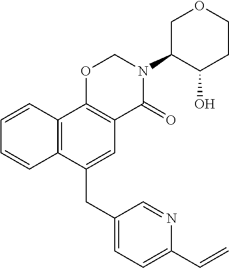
C1(CC2=CC3=C(C4=C2C=CC=C4)OCN(C2C(O)CCOC2)C3=O)=CC=C(C=C)N=C1
